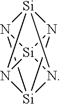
[Si]123N4[Si]56N1[Si]4(N25)N36
